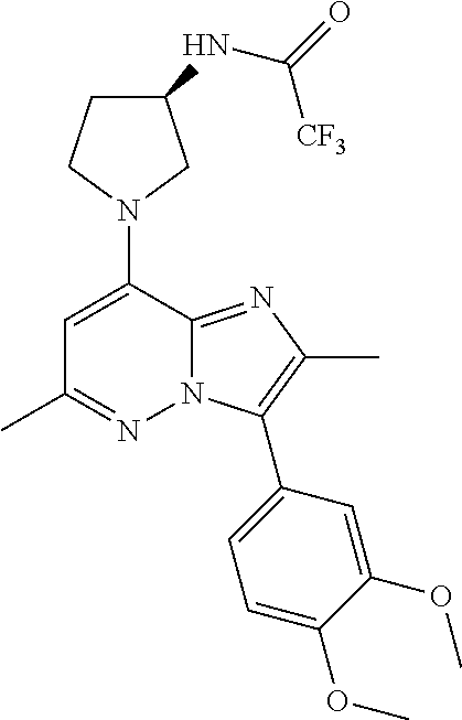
C1C(NC(=O)[CF3])CN(C2=CC(C)=NN3C2=NC(C)=C3C2=CC=C(OC)C(OC)=C2)C1
